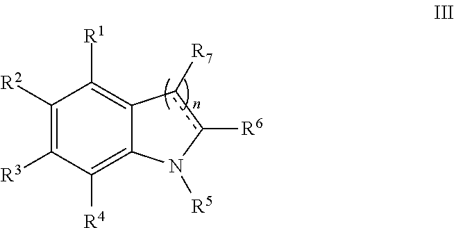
C1([R2])=C([R3])C([R4])=C2C(=C1[R1])c([R7])c([R6])N2[R5]
